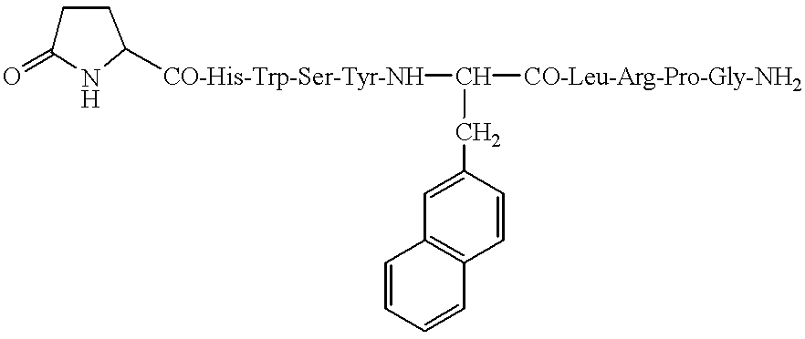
C1C(=O)NC([CO-His-Trp-Ser-Tyr-NH]C([CO-Leu-Arg-Pro-Gly-NH2])CC2=CC3=C(C=C2)C=CC=C3)C1
